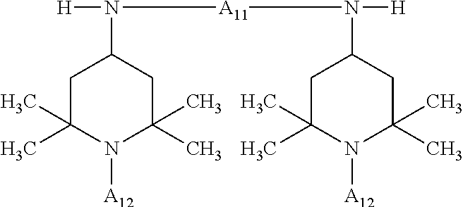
N([A11]N([H])C1CC(C)(C)N([A12])C(C)(C)C1)(C1CC(C)(C)N([A12])C(C)(C)C1)[H]
